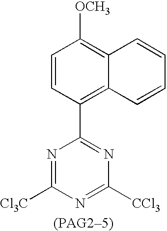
C1=CC(C2=NC([CCl3])=NC([Cl3C])=N2)=C2C(=C1[OCH3])C=CC=C2
